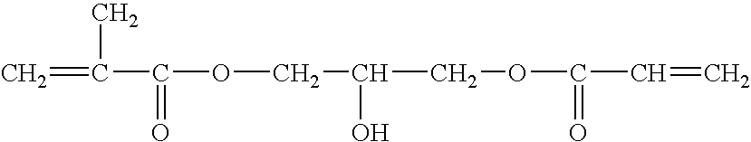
C=C(C(OCC(COC(C=C)=O)O)=O)C
